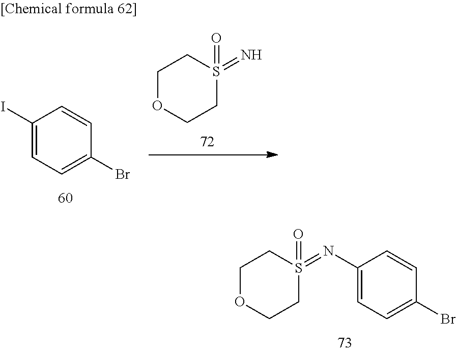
C1OCCS(=O)(=NC2=CC=C(Br)C=C2)C1.C1(I)=CC=C(Br)C=C1.C1OCCS(=O)(=N)C1
